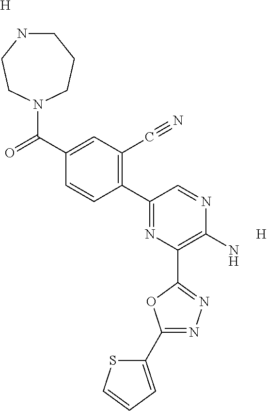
C1NCCN(C(C2=CC(C#N)=C(C3=NC(C4=NN=C(C5=CC=CS5)O4)=C(N)N=C3)C=C2)=O)CC1.[H].[H]
